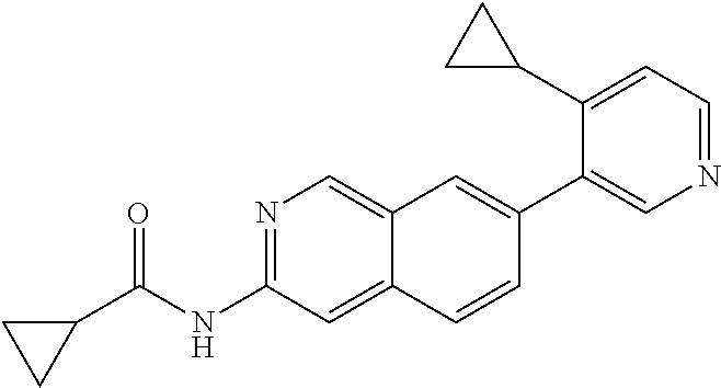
N1=C(NC(C2CC2)=O)C=C2C(=C1)C=C(C1=CN=CC=C1C1CC1)C=C2
